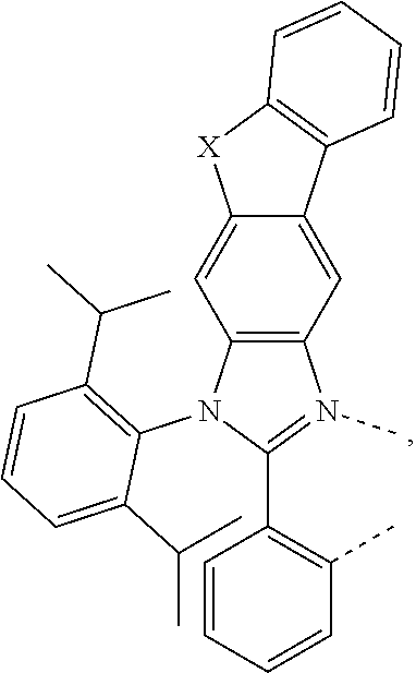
C12=C(N(C3=C(C(C)C)C=CC=C3C(C)C)C(C3=C(C)C=CC=C3)=N1C)C=C1C(=C2)C2=C([X]1)C=CC=C2
